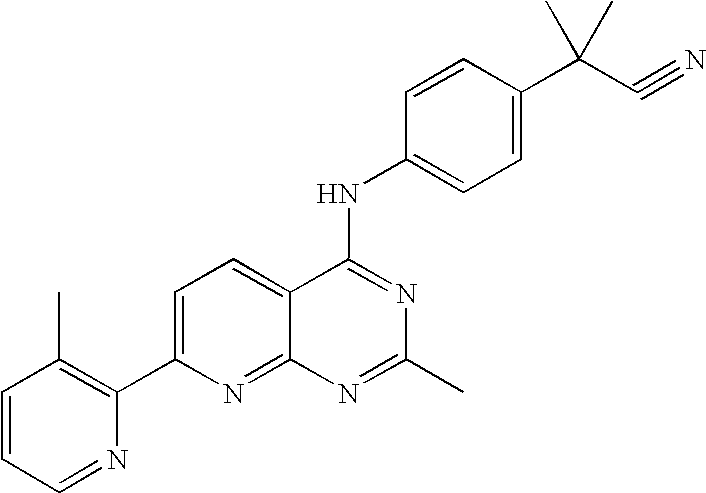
C1=CC=NC(C2=CC=C3C(=N2)N=C(C)N=C3NC2=CC=C(C(C#N)(C)C)C=C2)=C1C
